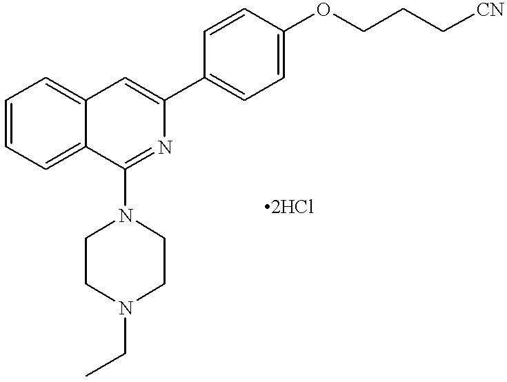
C1=CC=C2C(=C1)C(N1CCN(CC)CC1)=NC(C1=CC=C(OCCC[CN])C=C1)=C2
